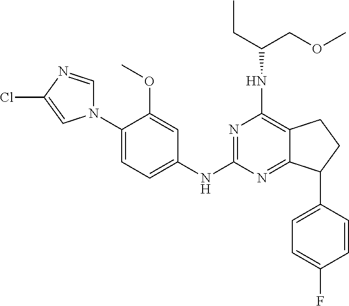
C1(NC2=NC(NC(COC)CC)=C3C(=N2)C(C2=CC=C(F)C=C2)CC3)=CC=C(N2C=NC(Cl)=C2)C(OC)=C1
